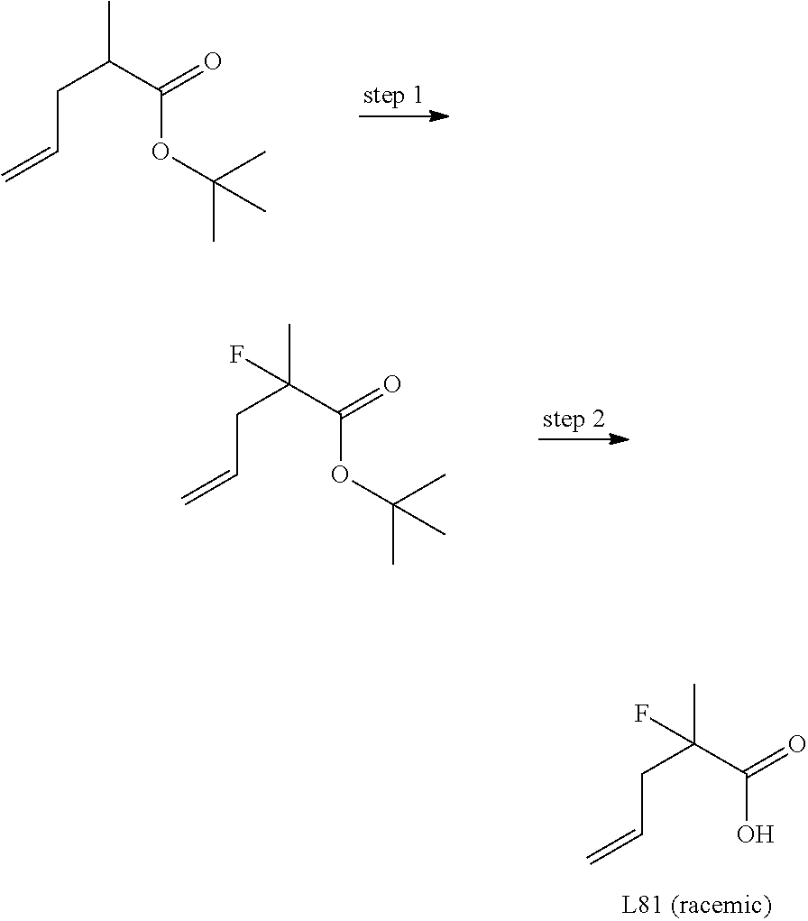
CC(C(=O)OC(C)(C)C)CC=C.CC(C(=O)OC(C)(C)C)(CC=C)F.CC(C(=O)O)(CC=C)F
